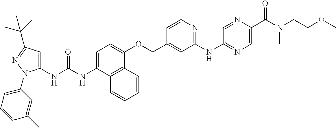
N(C(NC1=CC(C(C)(C)C)=NN1C1=CC=CC(C)=C1)=O)C1=CC=C(OCC2=CC(NC3=NC=C(C(N(CCOC)C)=O)N=C3)=NC=C2)C2=C1C=CC=C2
